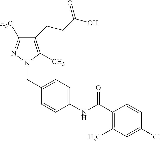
C1=C(CN2C(C)=C(CCC(O)=O)C(C)=N2)C=CC(NC(C2=C(C)C=C(Cl)C=C2)=O)=C1
